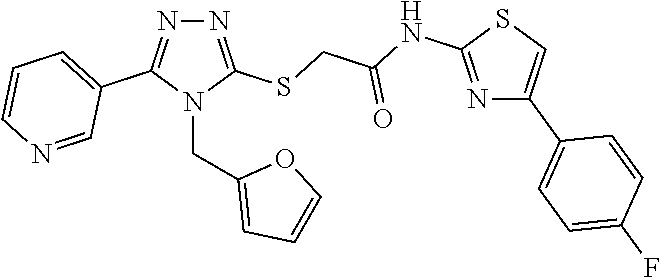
N1=C(SCC(NC2=NC(C3=CC=C(F)C=C3)=CS2)=O)N(CC2=CC=CO2)C(C2=CC=CN=C2)=N1
